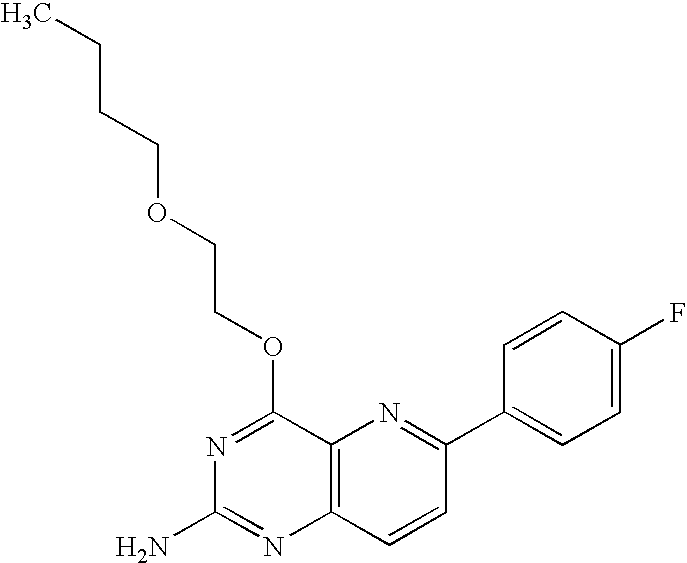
C12=C(C=CC(C3=CC=C(F)C=C3)=N1)N=C(N)N=C2OCCOCCCC
